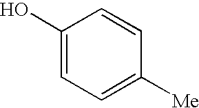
C1(O)=CC=C([Me])C=C1
